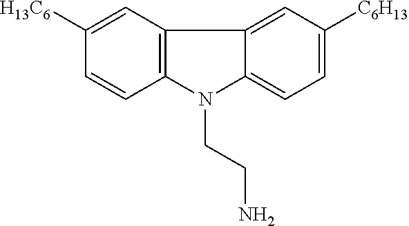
C12=CC=C([C6H13])C=C1C1=C(N2CCN)C=CC([H13C6])=C1
